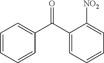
O=C(C1=CC=CC=C1[NO2])C1=CC=CC=C1
